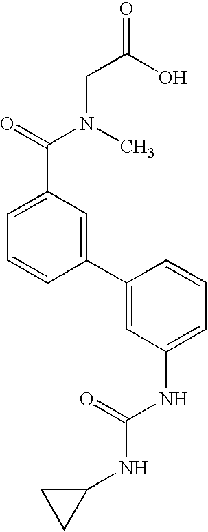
C1=C(C(=O)N(CC(=O)O)C)C=C(C2=CC(NC(=O)NC3CC3)=CC=C2)C=C1
